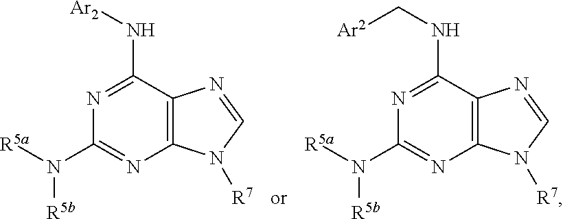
N1=C(N[Ar2])C2=C(N=C1N([R5b])[R5a])N([R7])C=N2.N1=C(NC[Ar2])C2=C(N=C1N([R5b])[R5a])N([R7])C=N2
